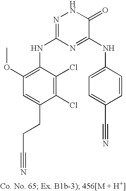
C1=C(CCC#N)C(Cl)=C(Cl)C(NC2=NNC(=O)C(NC3=CC=C(C#N)C=C3)=N2)=C1OC
